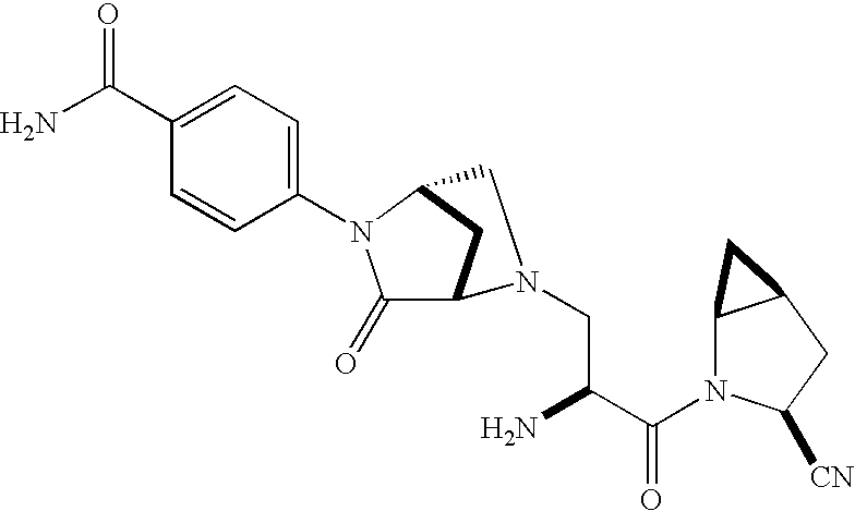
C1(=O)C2CC(N1C1=CC=C(C(N)=O)C=C1)CN2CC(C(N1C2C(CC1[CN])C2)=O)N
